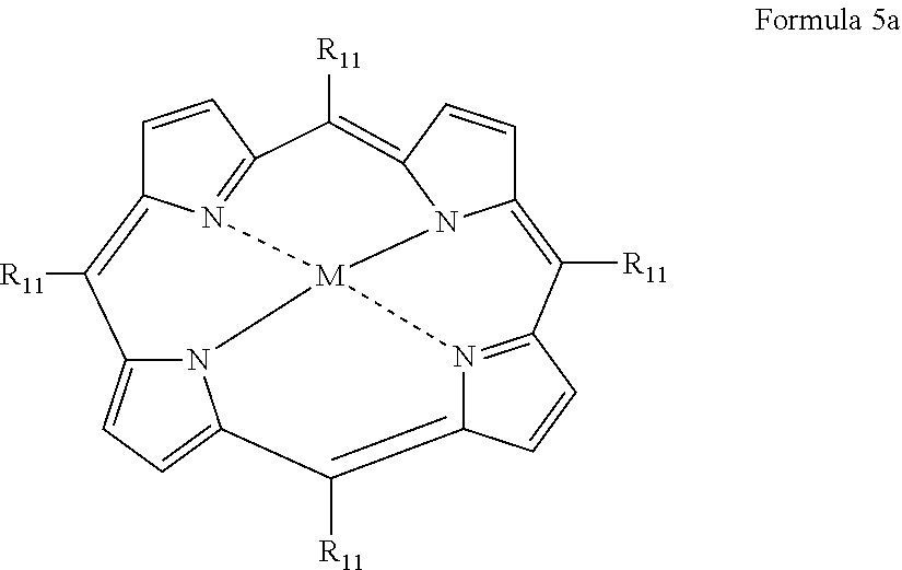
C1=CC2=N3C1=C([R11])C1=CC=C4N1[M]31N3=C(C=CC3=C4[R11])C([R11])=C3C=CC(=C2[R11])N31
